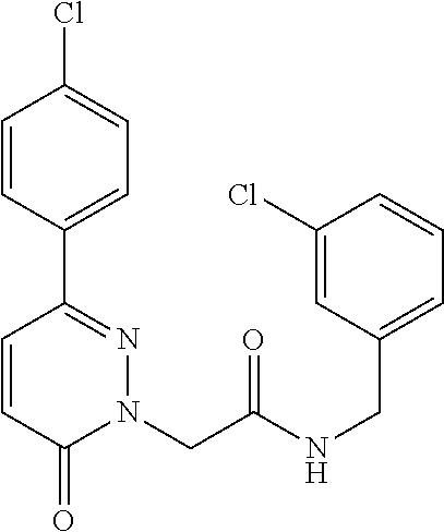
C1=CC(C2=NN(CC(NCC3=CC=CC(Cl)=C3)=O)C(=O)C=C2)=CC=C1Cl
